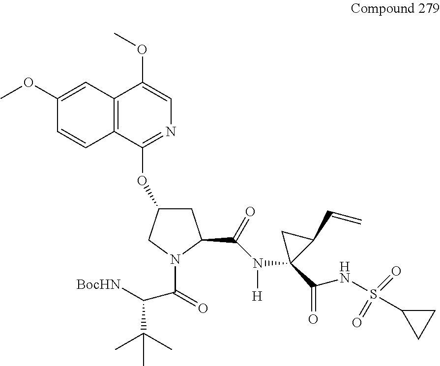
C1C(OC2=NC=C(OC)C3=C2C=CC(OC)=C3)CN(C(=O)C([BocHN])C(C)(C)C)C1C(=O)N([H])C1(C(=O)NS(=O)(=O)C2CC2)C(C=C)C1
